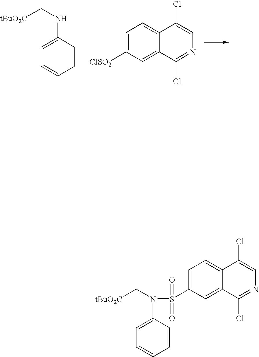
[tBuO2C]CNC1=CC=CC=C1.C1=C([ClSO2])C=C2C(=C1)C(Cl)=CN=C2Cl.C1=C(S(N(C[tBuO2C])C2=CC=CC=C2)(=O)=O)C=C2C(=C1)C(Cl)=CN=C2Cl
